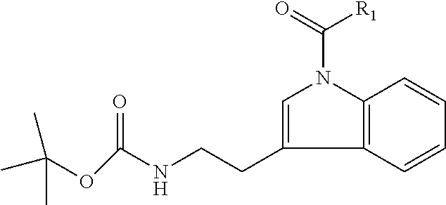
O(C(NCCC1=CN(C(=O)[R1])C2=C1C=CC=C2)=O)C(C)(C)C
